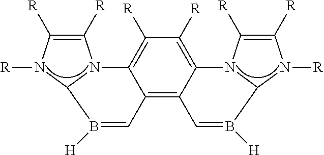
C1([R])=C([R])N([R])C2N1C1=C([R])C([R])=C3C(=C1C=B2[H])C=B([H])C1N3C([R])=C([R])N1[R]
